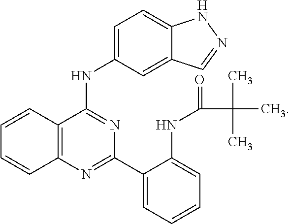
C12=C(N=C(C3=CC=CC=C3NC(=O)C(C)(C)C)N=C1NC1=CC=C3C(=C1)C=NN3)C=CC=C2
